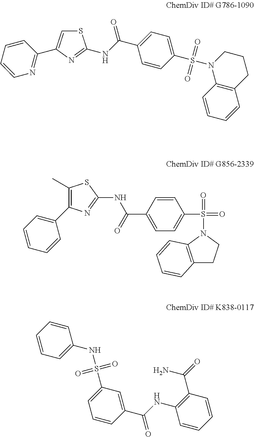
C1=CC=CN=C1C1=CSC(NC(C2=CC=C(S(=O)(=O)N3CCCC4=C3C=CC=C4)C=C2)=O)=N1.C1(C)=C(C2=CC=CC=C2)N=C(NC(C2=CC=C(S(=O)(=O)N3CCC4=C3C=CC=C4)C=C2)=O)S1.C1=CC(NS(C2=CC=CC(C(NC3=C(C(N)=O)C=CC=C3)=O)=C2)(=O)=O)=CC=C1
